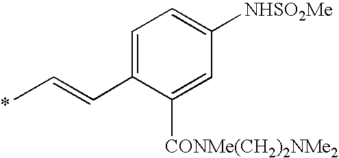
C1=C(C=CC)C([CONMe(CH2)2NMe2])=CC([NHSO2Me])=C1
